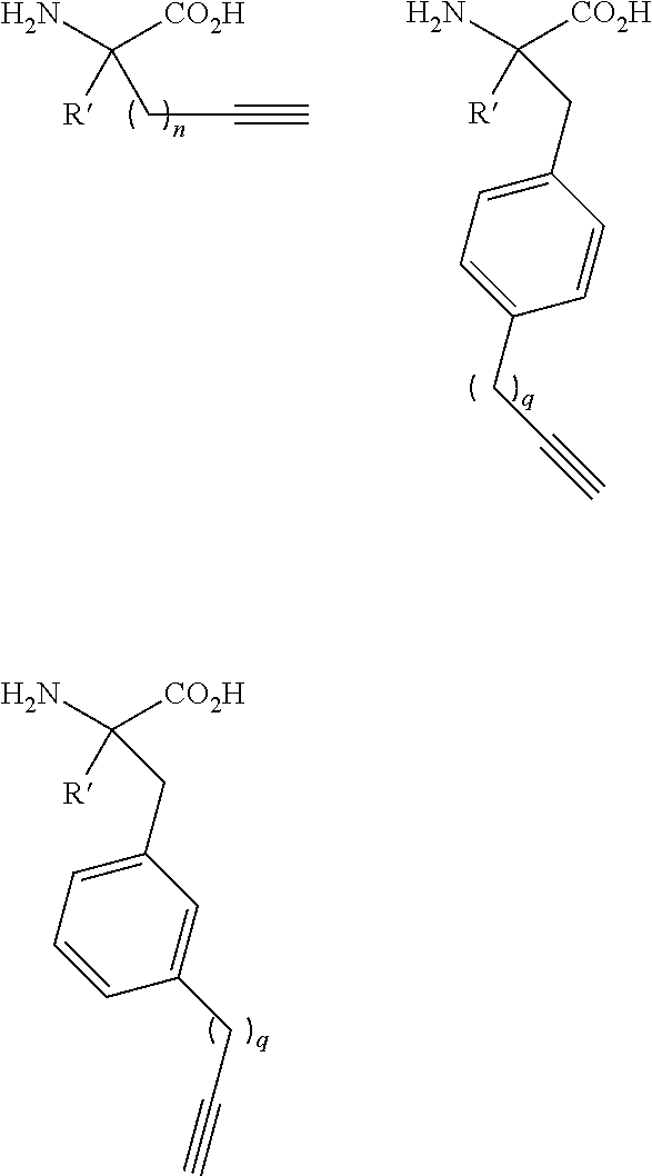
C([CO2H])(N)([R])CC1=CC=CC(CC#C)=C1.C([CO2H])(N)([R])CC#C.C([CO2H])(N)([R])CC1=CC=C(CC#C)C=C1
